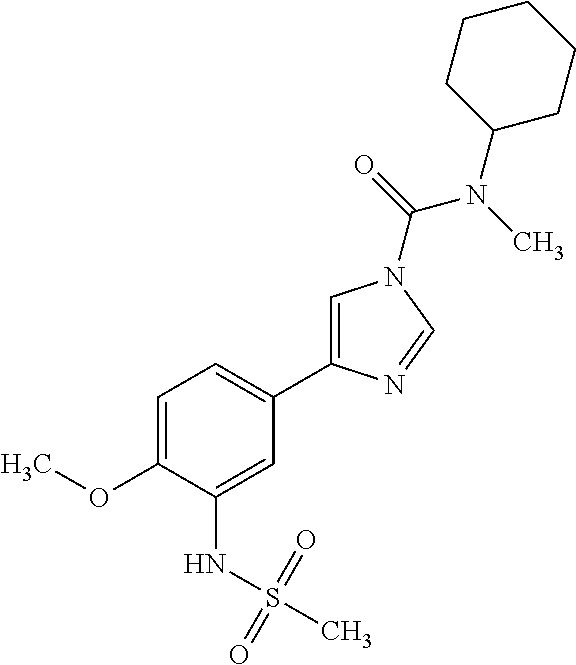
C1=C(OC)C(NS(C)(=O)=O)=CC(C2=CN(C(=O)N(C)C3CCCCC3)C=N2)=C1
